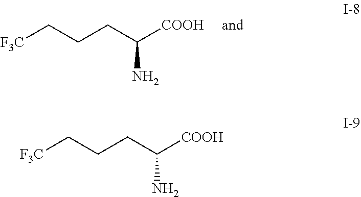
[F3C]CCCC([COOH])N.[F3C]CCCC([COOH])N
